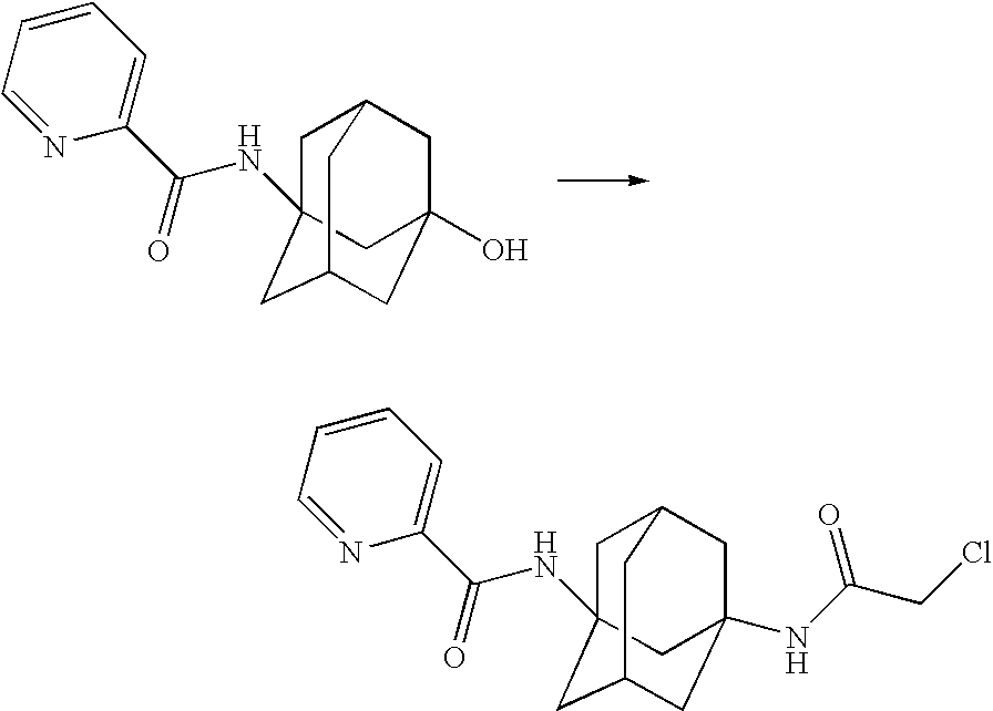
C1C2CC3(NC(CCl)=O)CC(CC1(NC(C1=CC=CC=N1)=O)C3)C2.C1C2CC3(O)CC(CC1(NC(C1=CC=CC=N1)=O)C3)C2
